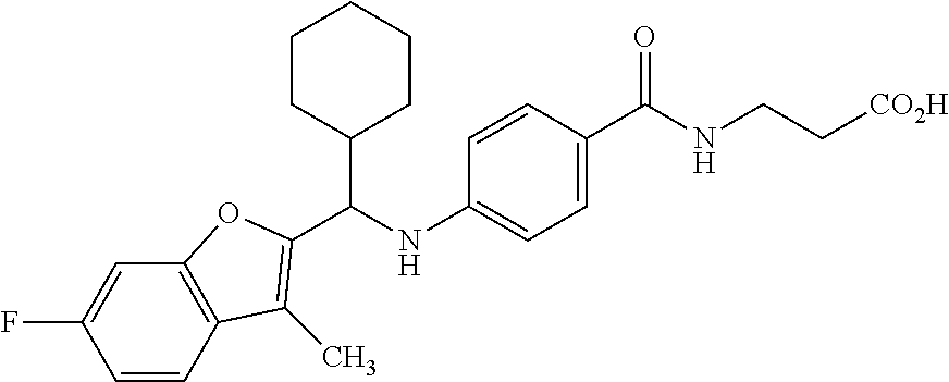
N(C1=CC=C(C(=O)NCC[CO2H])C=C1)C(C1CCCCC1)C1=C(C)C2=C(C=C(F)C=C2)O1
